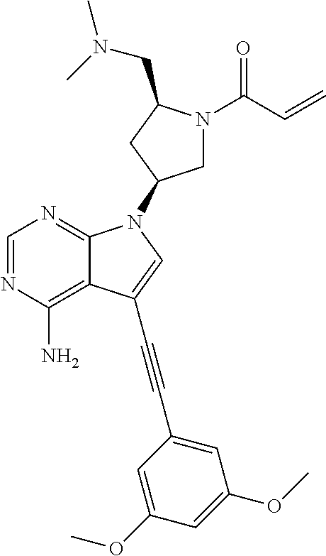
C1=NC(N)=C2C(=N1)N(C1CN(C(C=C)=O)C(CN(C)C)C1)C=C2C#CC1=CC(OC)=CC(OC)=C1
